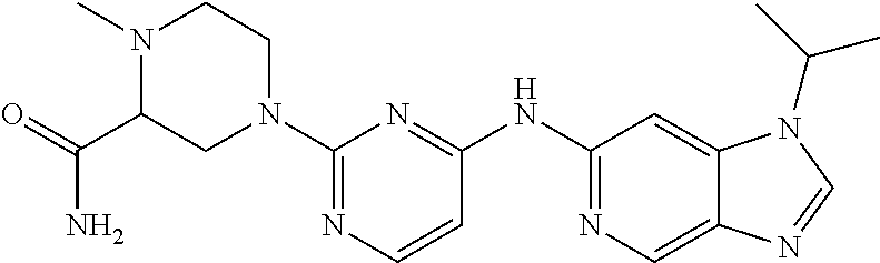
C1(N2CC(C(=O)N)N(C)CC2)=NC=CC(NC2=NC=C3C(=C2)N(C(C)C)C=N3)=N1
